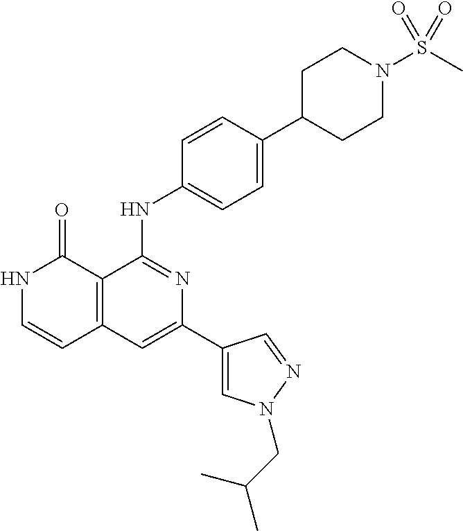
C1=CC(NC2=NC(C3=CN(CC(C)C)N=C3)=CC3=C2C(=O)NC=C3)=CC=C1C1CCN(S(=O)(C)=O)CC1
